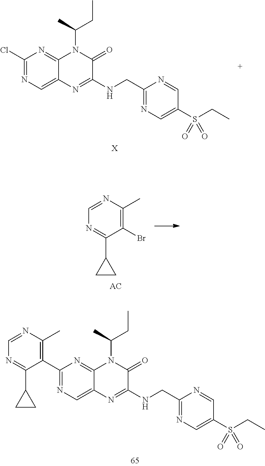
C1(Cl)=NC=C2C(=N1)N(C(C)CC)C(=O)C(NCC1=NC=C(S(CC)(=O)=O)C=N1)=N2.[X].C1(Br)=C(C)N=CN=C1C1CC1.N1=C(C2=C(C)N=CN=C2C2CC2)N=C2C(=C1)N=C(NCC1=NC=C(S(CC)(=O)=O)C=N1)C(=O)N2C(C)CC
